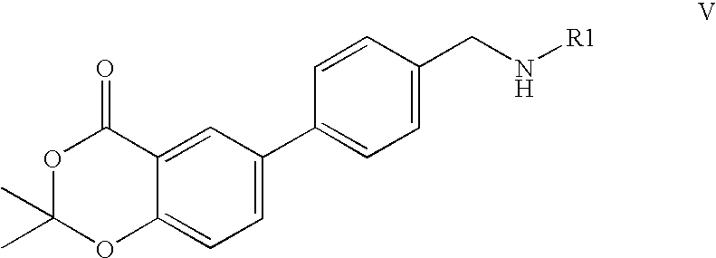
C1=C(C2=CC=C(CN[R1])C=C2)C=C2C(=C1)OC(C)(C)OC2=O
